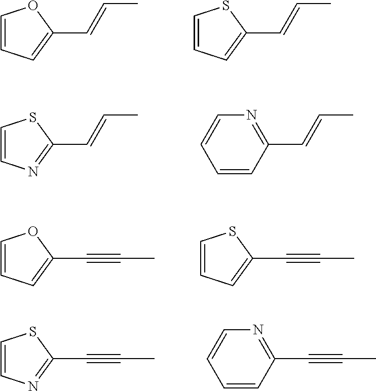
C1(C=CC)=CC=CO1.C1(C=CC)=CC=CS1.C1(C=CC)=NC=CS1.C1(C=CC)=NC=CC=C1.C1(C#CC)=CC=CO1.C1(C#CC)=CC=CS1.C1(C#CC)=NC=CS1.C1(C#CC)=NC=CC=C1
